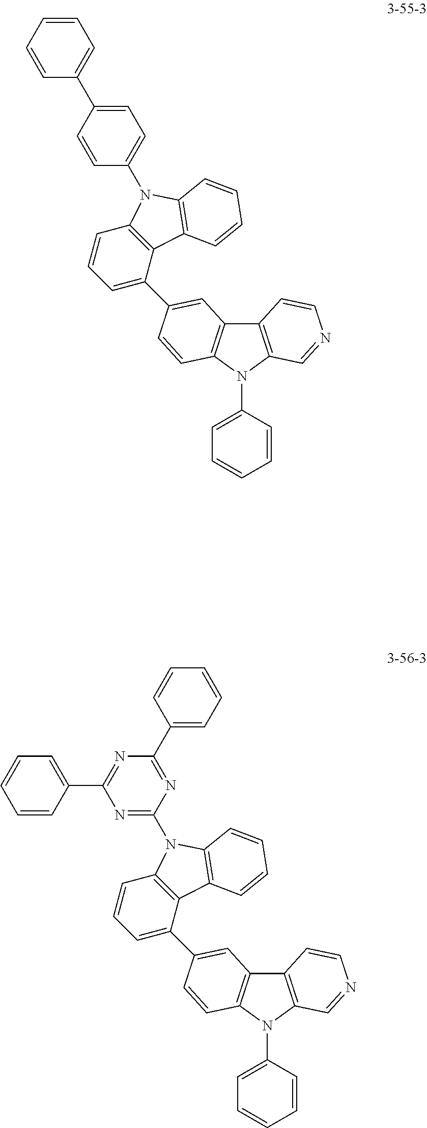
C12=C(N(C3=CC=CC=C3)C3=C1C=CN=C3)C=CC(C1=CC=CC3=C1C1=C(C=CC=C1)N3C1=CC=C(C3=CC=CC=C3)C=C1)=C2.C12=C(N(C3=CC=CC=C3)C3=C1C=CN=C3)C=CC(C1=CC=CC3=C1C1=C(C=CC=C1)N3C1=NC(C3=CC=CC=C3)=NC(C3=CC=CC=C3)=N1)=C2
